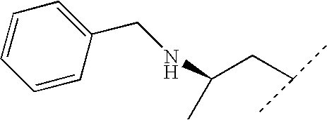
N(C(CC(C)C)C)CC1=CC=CC=C1
